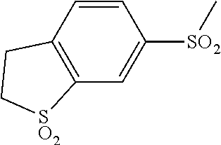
[SO2](C1=CC2=C(C=C1)CC[SO2]2)C
